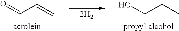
OCCC.O=CC=C
